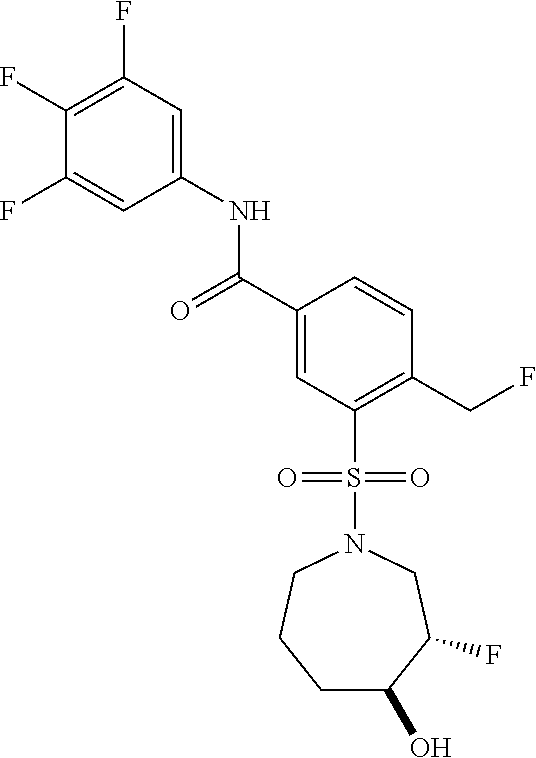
C1(F)=C(F)C=C(NC(C2=CC(S(=O)(=O)N3CCCC(O)C(F)C3)=C(CF)C=C2)=O)C=C1F
